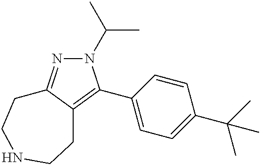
N1(C(C)C)N=C2C(=C1C1=CC=C(C(C)(C)C)C=C1)CCNCC2
